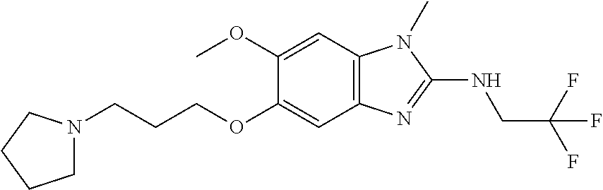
C1(OC)=CC2=C(C=C1OCCCN1CCCC1)N=C(NCC(F)(F)F)N2C
